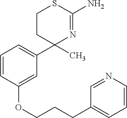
C1=C(OCCCC2=CC=CN=C2)C=CC=C1C1(C)N=C(N)SCC1
